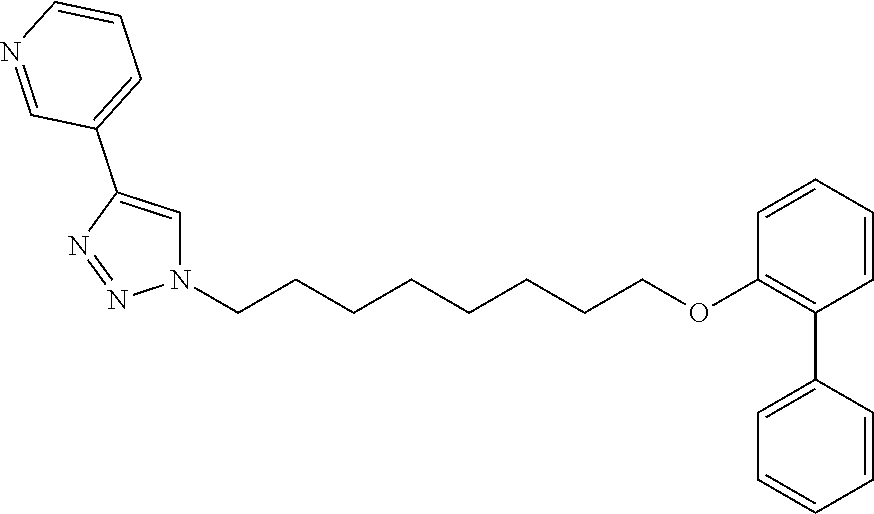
N1(CCCCCCCCOC2=C(C3=CC=CC=C3)C=CC=C2)C=C(C2=CC=CN=C2)N=N1
